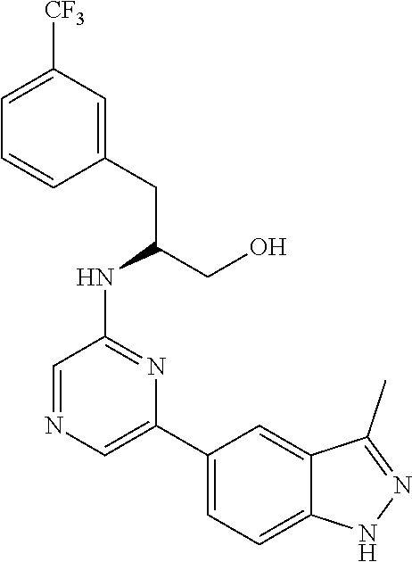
C1(C2=CN=CC(NC(CO)CC3=CC([CF3])=CC=C3)=N2)=CC=C2C(=C1)C(C)=NN2
